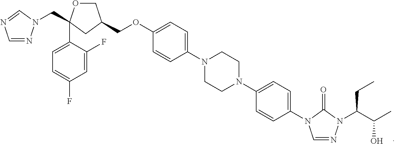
C1=NN(CC2(C3=CC=C(F)C=C3F)OCC(COC3=CC=C(N4CCN(C5=CC=C(N6C=NN(C(C(C)O)CC)C6=O)C=C5)CC4)C=C3)C2)C=N1
